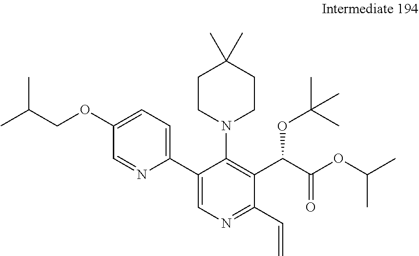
C1=C(OCC(C)C)C=NC(C2=CN=C(C=C)C(C(C(OC(C)C)=O)OC(C)(C)C)=C2N2CCC(C)(C)CC2)=C1
